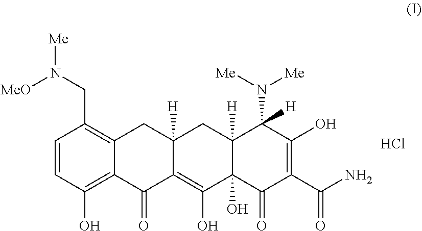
C1=CC(O)=C2C(=C1CN([Me])[MeO])CC1([H])C(=C(O)C3(O)C([H])(C1)C(N([Me])[Me])([H])C(O)=C(C(N)=O)C3=O)C2=O.Cl
